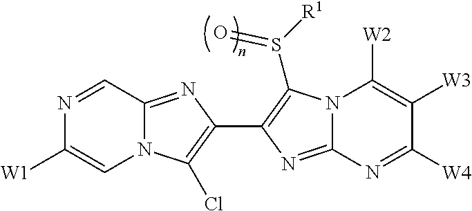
N1=CC2=NC(C3=C(S([R1])=O)N4C(=N3)N=C([W4])C([W3])=C4[W2])=C(Cl)N2C=C1[W1]
